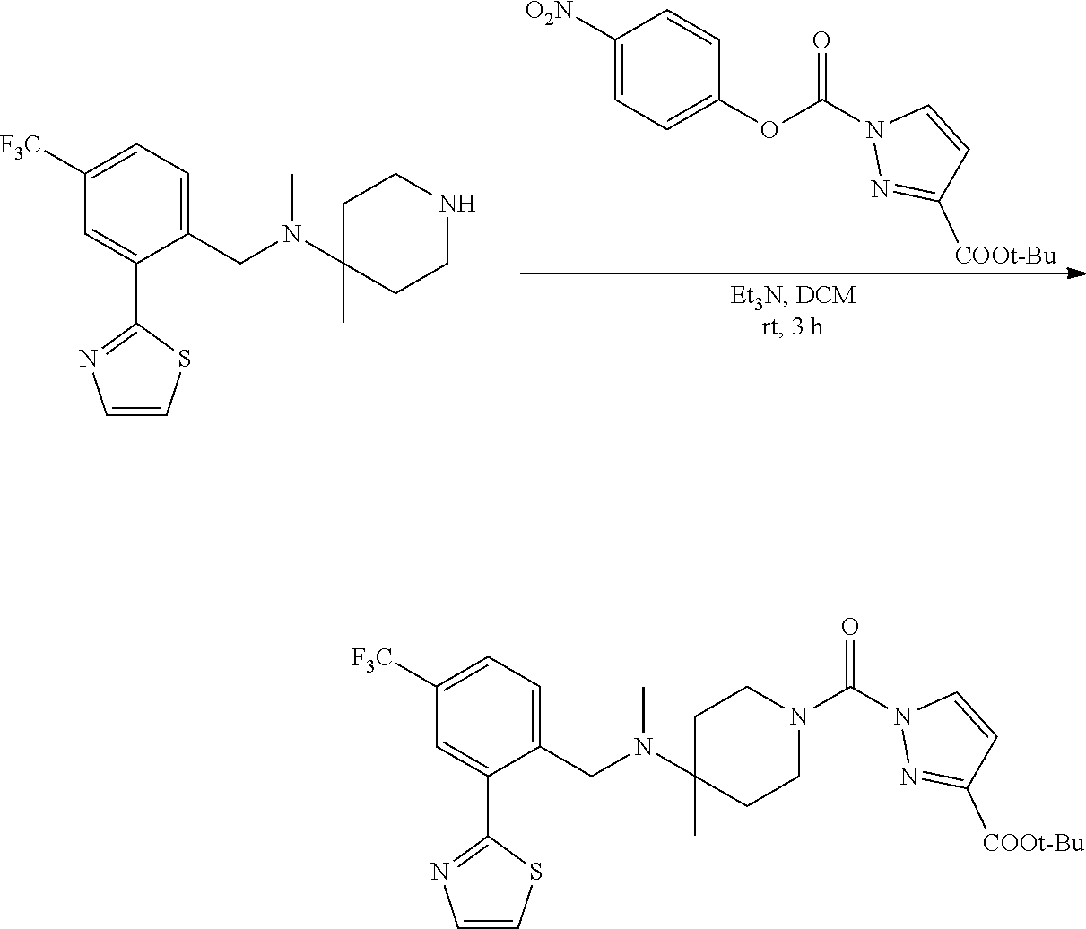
O(C(N1N=C([COOt-Bu])C=C1)=O)C1=CC=C([O2N])C=C1.C1C(C)(N(CC2=CC=C([F3C])C=C2C2=NC=CS2)C)CCNC1.C1C(C)(N(CC2=CC=C([F3C])C=C2C2=NC=CS2)C)CCN(C(N2N=C([COOt-Bu])C=C2)=O)C1
